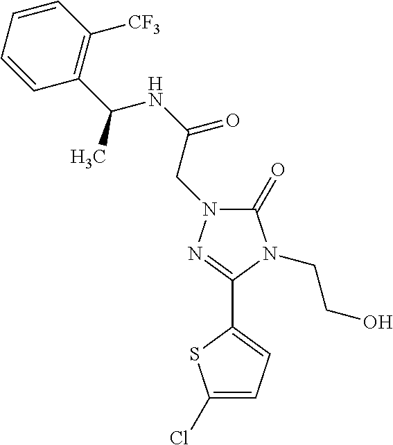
C1(=O)N(CC(NC(C2=C([CF3])C=CC=C2)C)=O)N=C(C2=CC=C(Cl)S2)N1CCO
